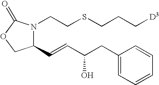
[D3]CCCSCCN1C(C=CC(CC2=CC=CC=C2)O)COC1=O
